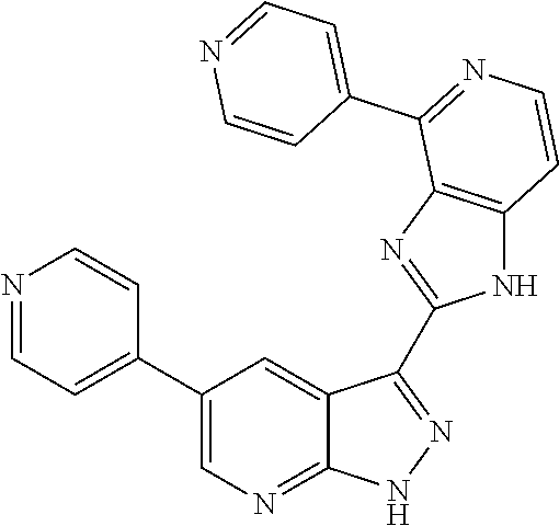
N1=CC=C(C2=CN=C3C(=C2)C(C2=NC4=C(N2)C=CN=C4C2=CC=NC=C2)=N[N H]3)C=C1
